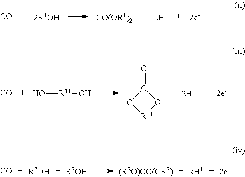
[CO].[CO(OR1)2].[CO].O[R11]O.C1(=O)O[R11]O1.[CO].[R2OH].[R3OH].[(R2O)CO(OR3)]
